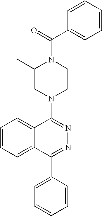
C1(C(=O)N2C(C)CN(C3=NN=C(C4=CC=CC=C4)C4=CC=CC=C34)CC2)=CC=CC=C1
